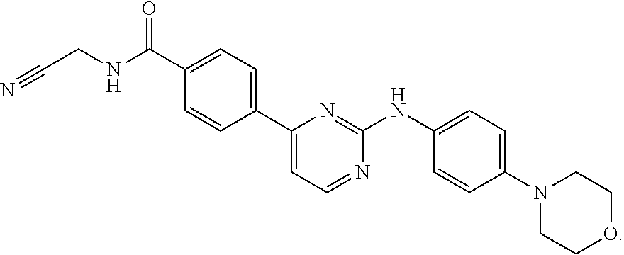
C1(C(NCC#N)=O)=CC=C(C2=CC=NC(NC3=CC=C(N4CCOCC4)C=C3)=N2)C=C1
